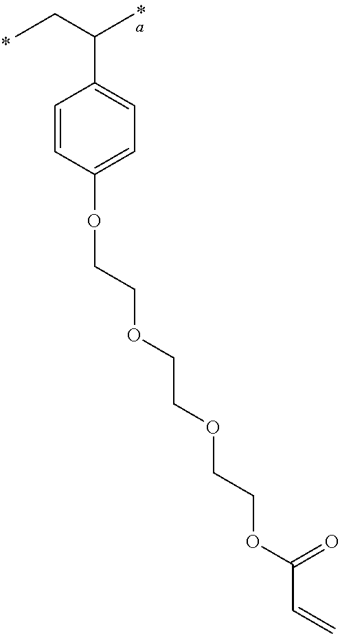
CCC(C)C1=CC=C(OCCOCCOCCOC(C=C)=O)C=C1
